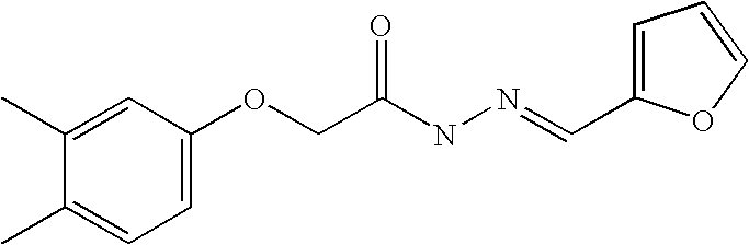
C1(C)=CC(OCC(NN=CC2=CC=CO2)=O)=CC=C1C
